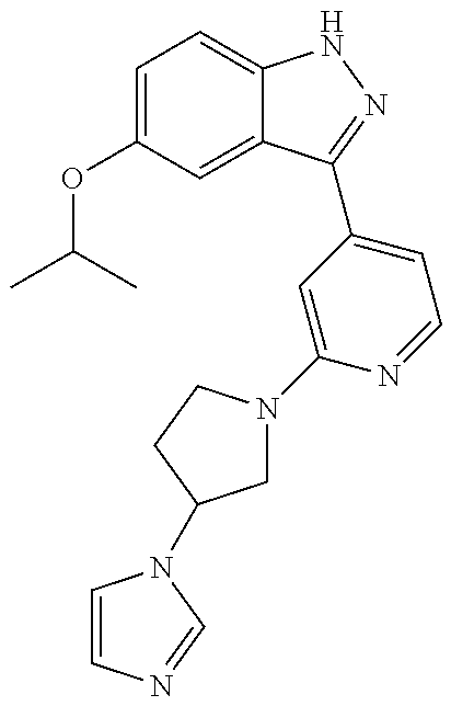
CC(C)OC1=CC=C2C(=C1)C(C1=CC=NC(N3CC(N4C=CN=C4)CC3)=C1)=NN2
